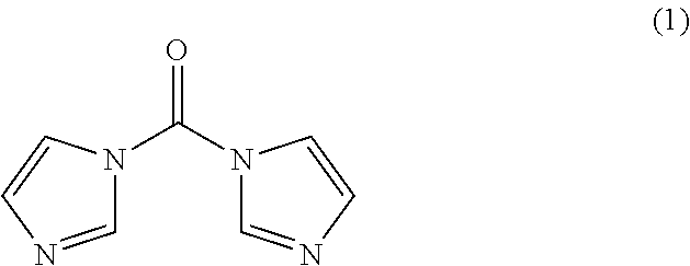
C1=NC=CN1C(=O)N1C=NC=C1
